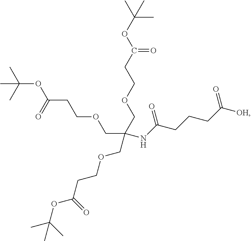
N(C(CCCC([OH])=O)=O)C(COCCC(OC(C)(C)C)=O)(COCCC(OC(C)(C)C)=O)COCCC(OC(C)(C)C)=O
